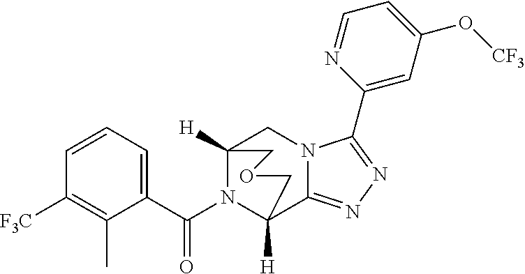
C1=CC=C(C(N2C3([H])C4=NN=C(C5=CC(O[CF3])=CC=N5)N4CC2([H])COC3)=O)C(C)=C1[F3C]
